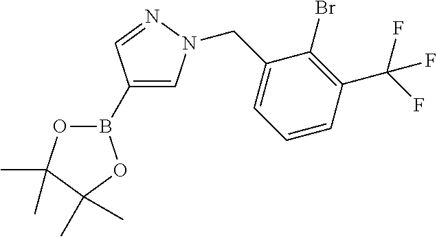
B1(C2=CN(CC3=CC=CC(C(F)(F)F)=C3Br)N=C2)OC(C)(C)C(C)(C)O1
